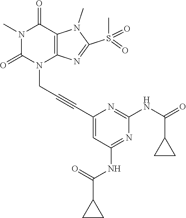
N1(C)C(=O)N(CC#CC2=CC(NC(C3CC3)=O)=NC(NC(=O)C3CC3)=N2)C2=C(C1=O)N(C)C(S(C)(=O)=O)=N2
